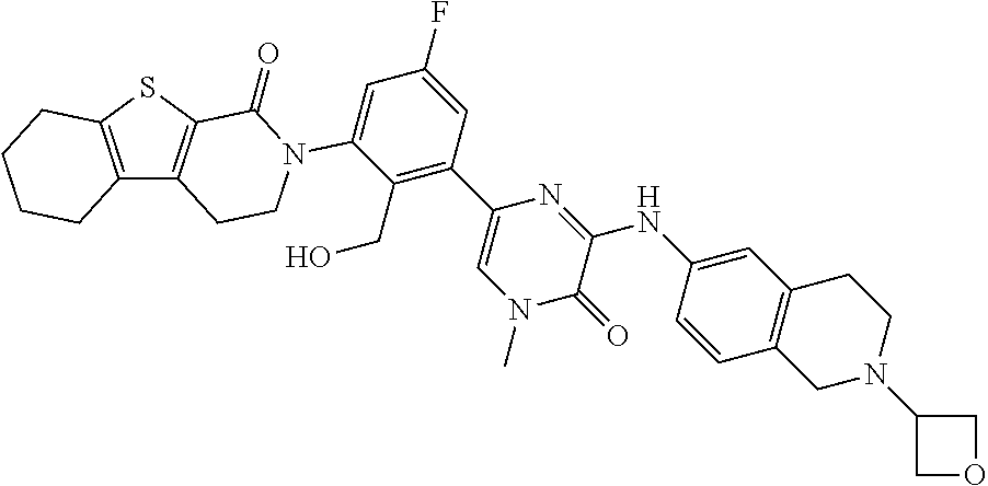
C12=C(SC3=C1CCN(C1=CC(F)=CC(C4=CN(C)C(=O)C(NC5=CC6=C(C=C5)CN(C5COC5)CC6)=N4)=C1CO)C3=O)CCCC2
